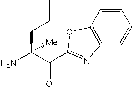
C(C(C(=O)C1=NC2=C(C=CC=C2)O1)(N)[Me])CC
